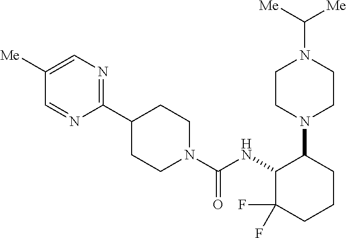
C1([Me])=CN=C(C2CCN(C(NC3C(F)(F)CCCC3N3CCN(C([Me])[Me])CC3)=O)CC2)N=C1
